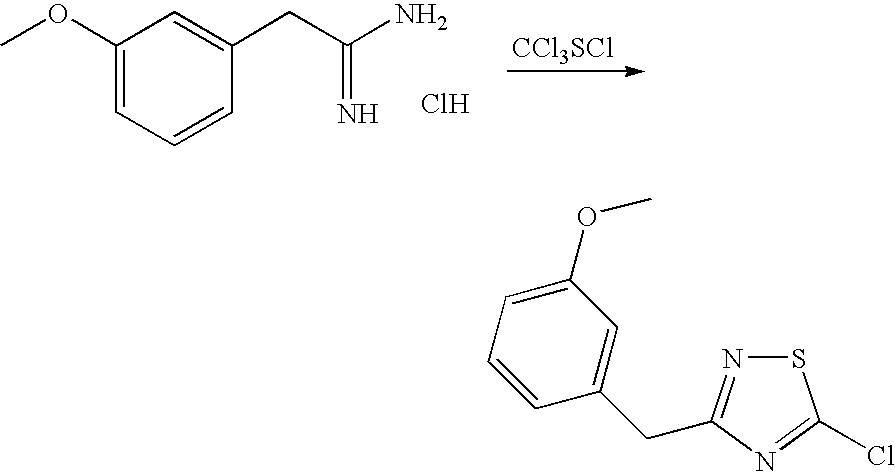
[CCl3SCl].C1(OC)=CC=CC(CC(N)=N)=C1.Cl.C1(CC2=NSC(Cl)=N2)=CC(OC)=CC=C1
